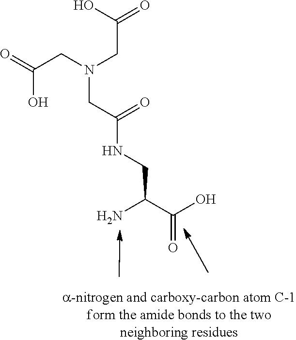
NC(C(O)=O)CNC(=O)CN(CC(=O)O)CC(=O)O
